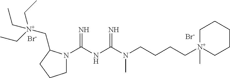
N1(C(NC(N(CCCC[N+]2(C)CCCCC2)C)=N)=N)CCCC1C[N+](CC)(CC)CC.[Br-].[Br-]
